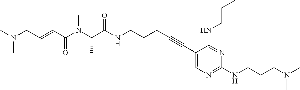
C(C(NCCCC#CC1=CN=C(NCCCN(C)C)N=C1NCCC)=O)(N(C(C=CCN(C)C)=O)C)C
